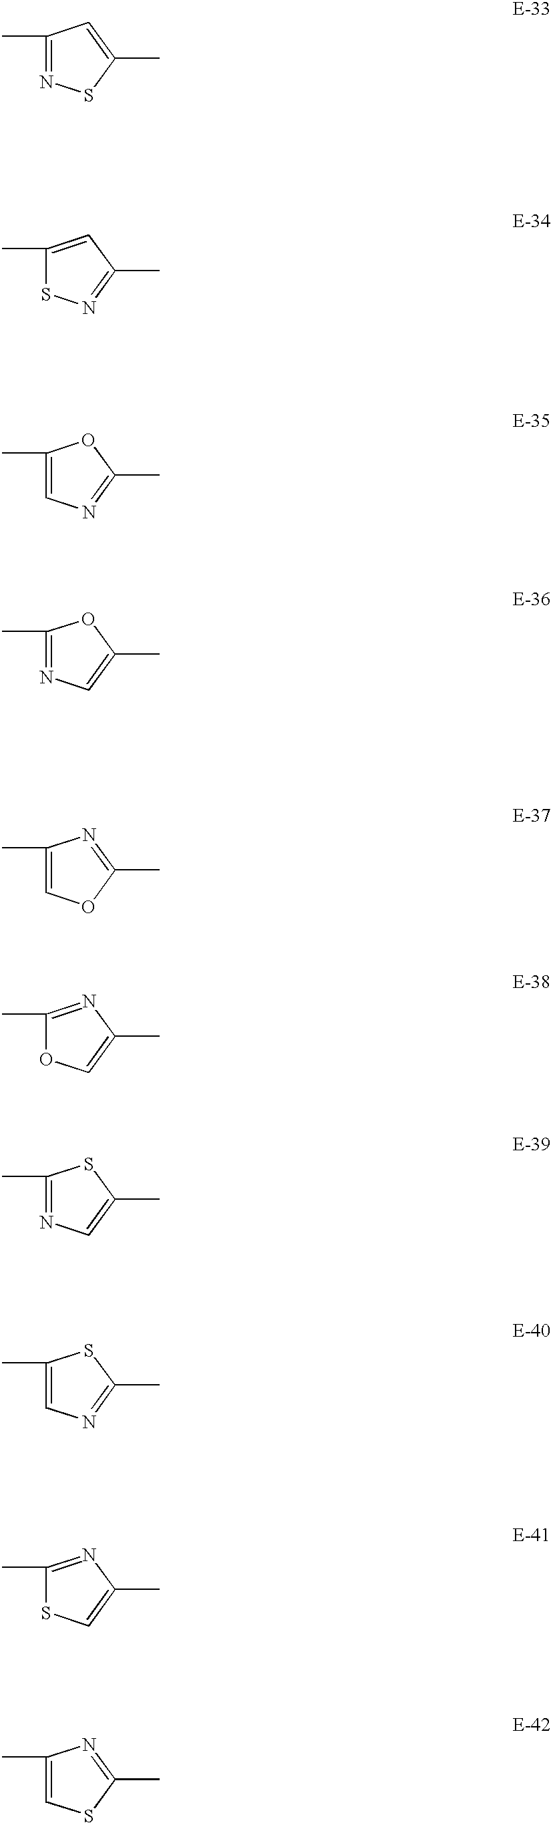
C1(C)=NSC(C)=C1.C1(C)=CC(C)=NS1.C1(C)=CN=C(C)O1.C1(C)=NC=C(C)O1.C1(C)=COC(C)=N1.C1(C)=NC(C)=CO1.C1(C)=NC=C(C)S1.C1(C)=CN=C(C)S1.C1(C)=NC(C)=CS1.C1(C)=CSC(C)=N1
